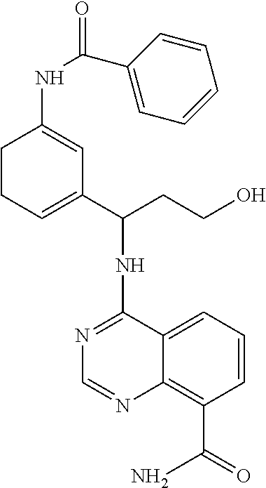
N1=C(NC(C2=CCCC(NC(C3=CC=CC=C3)=O)=C2)CCO)C2=CC=CC(C(=O)N)=C2N=C1
